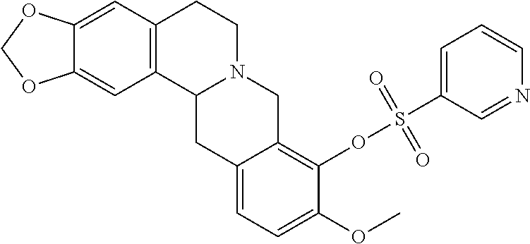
C12=CC3=C(C=C1OCO2)CCN1C3CC2=CC=C(OC)C(OS(C3=CC=CN=C3)(=O)=O)=C2C1
